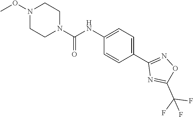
C1(NC(N2CCN(OC)CC2)=O)=CC=C(C2=NOC(C(F)(F)F)=N2)C=C1
